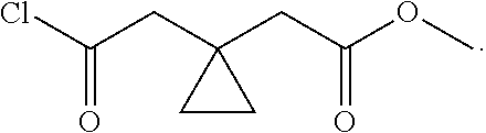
C(=O)(Cl)CC1(CC(OC)=O)CC1
